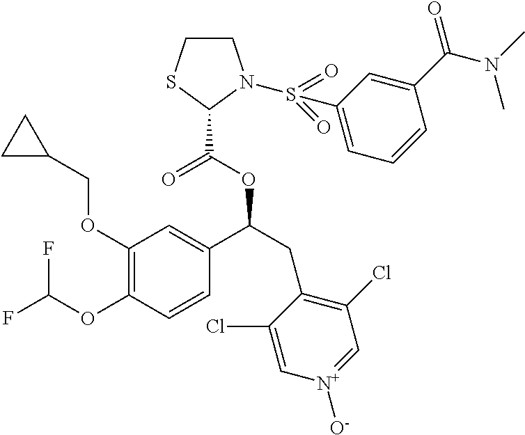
C1(OCC2CC2)=C(OC(F)F)C=CC(C(CC2=C(Cl)C=[N+]([O-])C=C2Cl)OC(C2N(S(C3=CC=CC(C(N(C)C)=O)=C3)(=O)=O)CCS2)=O)=C1
